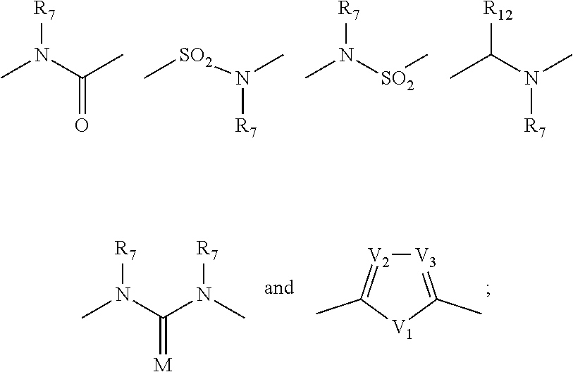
[R7]N(C(C)=O)C.[SO2](N(C)[R7])C.[R7]N([SO2]C)C.[R12]C(N(C)[R7])C.[R7]N(C(N(C)[R7])=[M])C.[V3]1=C(C)[V1]C(C)=[V2]1
